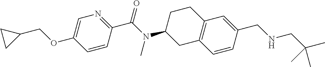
C1=C(OCC2CC2)C=CC(C(N(C2CC3=C(CC2)C=C(CNCC(C)(C)C)C=C3)C)=O)=N1
